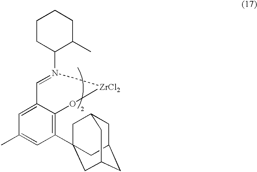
C1(C23CC4CC(CC(C2)C4)C3)=C2C(=CC(C)=C1)C=N(C1CCCCC1C)[ZrCl2]O2
